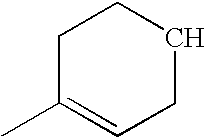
C1C(C)=CCCC1
